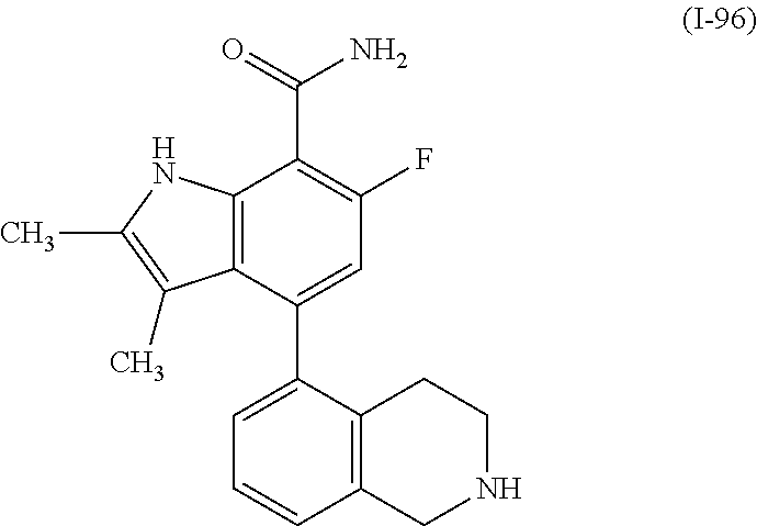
C12=C(C(C3=CC=CC4=C3CCNC4)=CC(F)=C1C(N)=O)C(C)=C(C)N2
